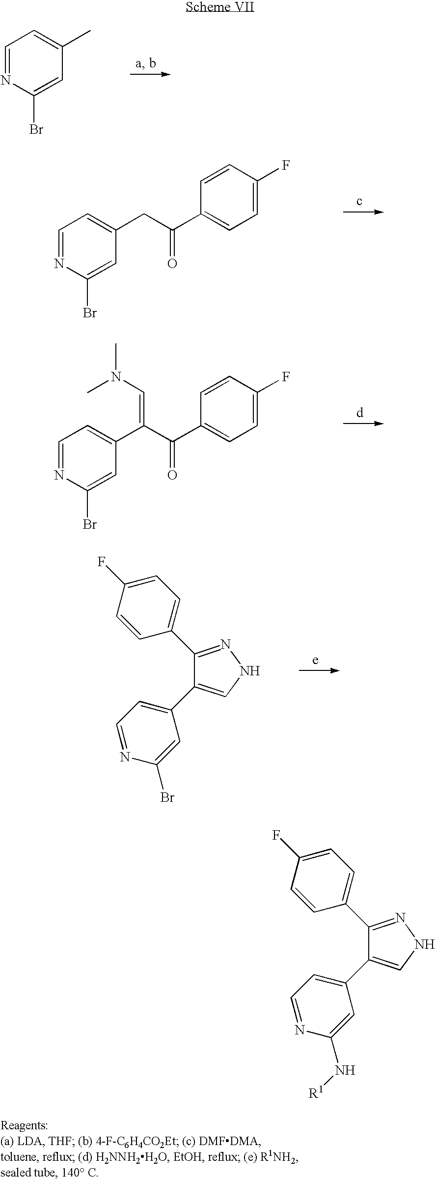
C1=NC(Br)=CC(C)=C1.C1=NC(Br)=CC(CC(C2=CC=C(F)C=C2)=O)=C1.C1=NC(Br)=CC(C(C(C2=CC=C(F)C=C2)=O)=CN(C)C)=C1.C1(C2=CC=C(F)C=C2)=NNC=C1C1=CC=NC(Br)=C1.C1(C2=CC=C(F)C=C2)=NNC=C1C1=CC=NC(N[R1])=C1
